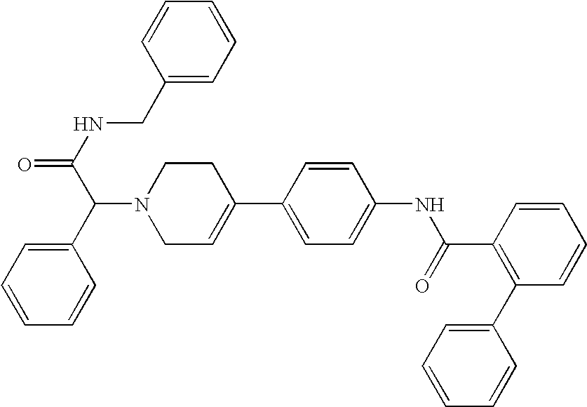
C1(C2=CC=C(NC(C3=C(C4=CC=CC=C4)C=CC=C3)=O)C=C2)=CCN(C(C(=O)NCC2=CC=CC=C2)C2=CC=CC=C2)CC1
